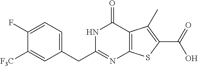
C1(CC2=NC3=C(C(=O)N2)C(C)=C(C(=O)O)S3)=CC=C(F)C([F3C])=C1
